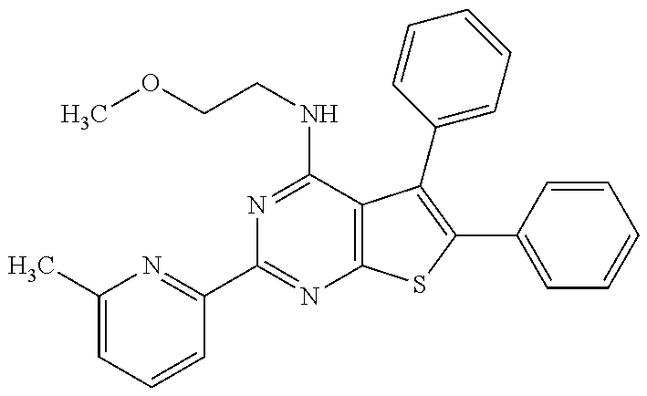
C1(C2=NC3=C(C(NCCOC)=N2)C(C2=CC=CC=C2)=C(C2=CC=CC=C2)S3)=NC(C)=CC=C1
